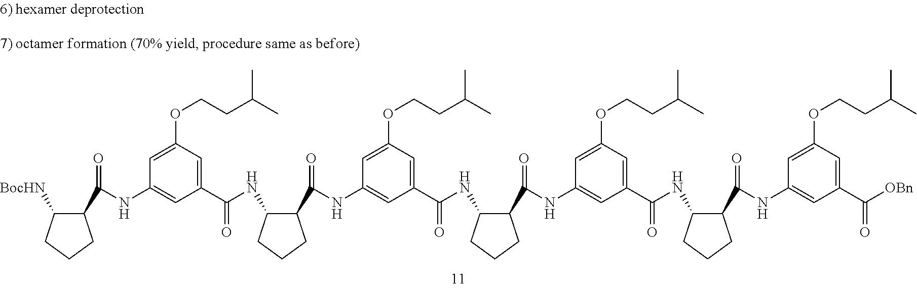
C1(C(=O)NC2=CC(C(NC3C(C(=O)NC4=CC(C(NC5C(C(=O)NC6=CC(C(=O)NC7C(C(=O)NC8=CC(C([OBn])=O)=CC(OCCC(C)C)=C8)CCC7)=CC(OCCC(C)C)=C6)CCC5)=O)=CC(OCCC(C)C)=C4)CCC3)=O)=CC(OCCC(C)C)=C2)C([BocHN])CCC1
